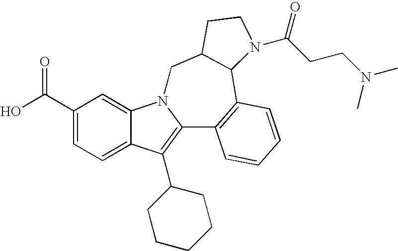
C1(C(O)=O)=CC=C2C(=C1)N1C(=C2C2CCCCC2)C2=C(C3C(C1)CCN3C(CCN(C)C)=O)C=CC=C2
